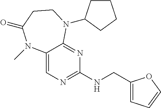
C12=CN=C(NCC3=CC=CO3)N=C1N(C1CCCC1)CCC(=O)N2C
